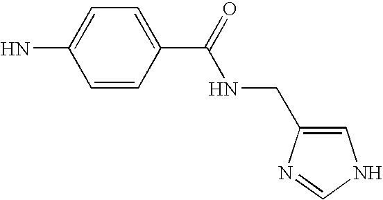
C1=CC(C(=O)NCC2=CNC=N2)=CC=C1N
